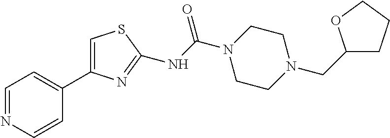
C1=NC=CC(C2=CSC(NC(=O)N3CCN(CC4CCCO4)CC3)=N2)=C1
